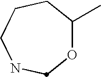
C1(C)OCNCCC1
